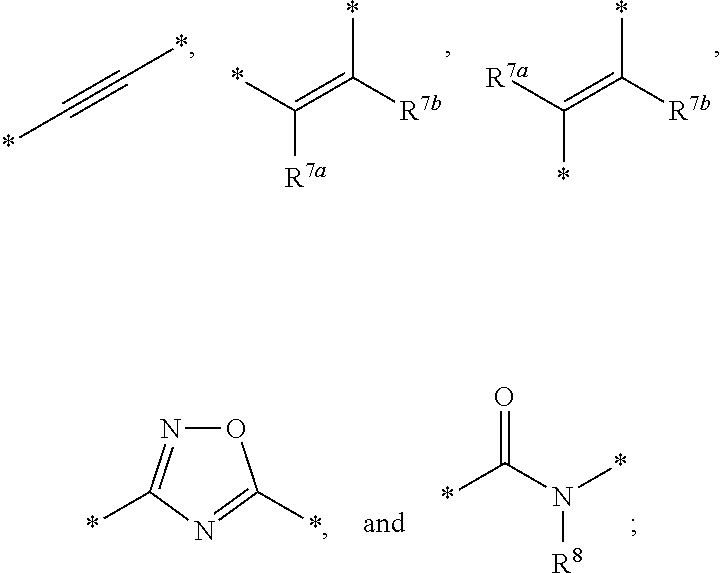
*C#C*.C(=C([R7b])*)(*)[R7a].C(=C([R7b])*)([R7a])*.O1N=C(*)N=C1*.*C(=O)N(*)[R8]
